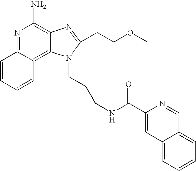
N1=C2C(=C3C(=C1N)N=C(CCOC)N3CCCNC(C1=CC3=CC=CC=C3C=N1)=O)C=CC=C2
